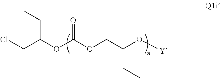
ClCC(OC(OCC(O[Y])CC)=O)CC
